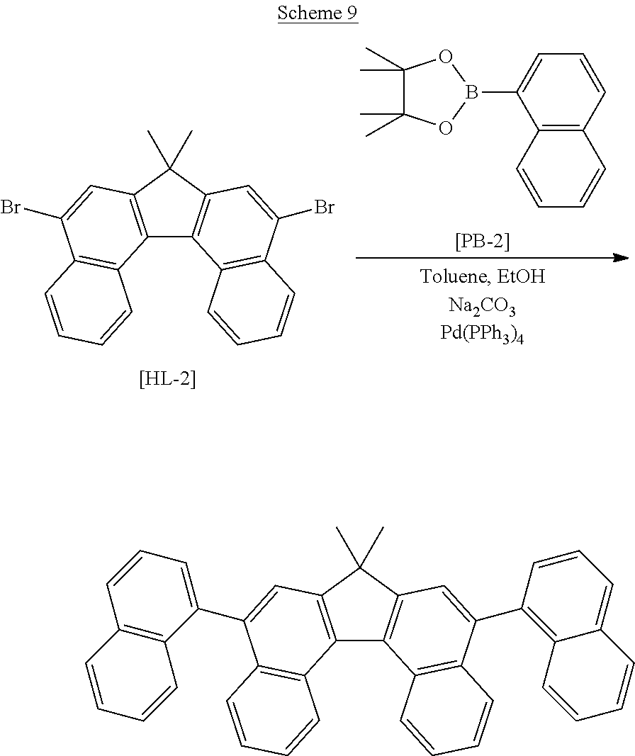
C12=C(C(C)(C)C3=C1C1=C(C(C4=C5C(=CC=C4)C=CC=C5)=C3)C=CC=C1)C=C(C1=CC=CC3=C1C=CC=C3)C1=C2C=CC=C1.C12=C(C(C)(C)C3=C1C1=C(C(Br)=C3)C=CC=C1)C=C(Br)C1=C2C=CC=C1.C12=C(C=CC=C1B1OC(C)(C)C(C)(C)O1)C=CC=C2.[[PB-2]]
